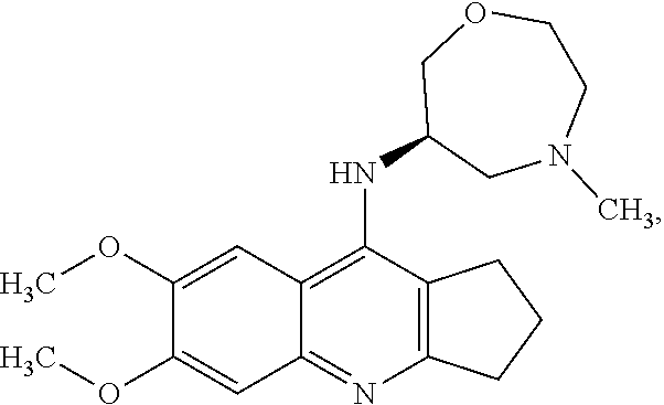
C12=C(N=C3C(=C1NC1CN(C)CCOC1)C=C(OC)C(OC)=C3)CCC2
